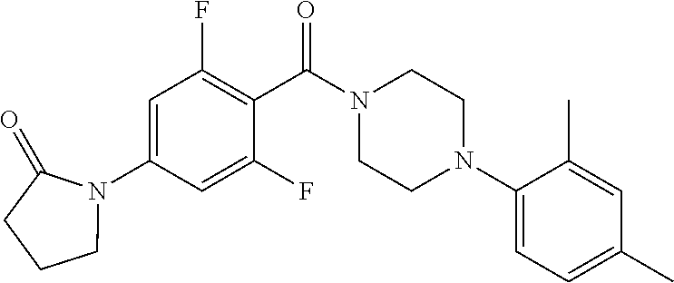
C1=C(N2CCCC2=O)C=C(F)C(C(N2CCN(C3=CC=C(C)C=C3C)CC2)=O)=C1F
